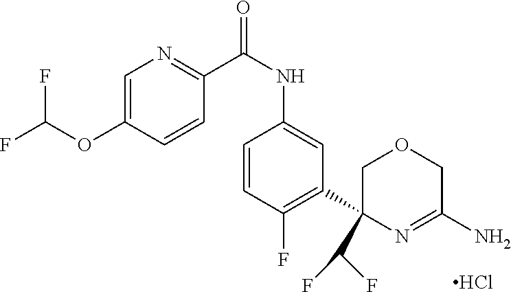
C1=C(OC(F)F)C=CC(C(NC2=CC(C3(C(F)F)COCC(N)=N3)=C(F)C=C2)=O)=N1.Cl
